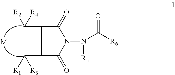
C1(C([R3])[R1])C(=O)N(N(C([R6])=O)[R5])C(=O)C1C([R4])[R2].[M]
